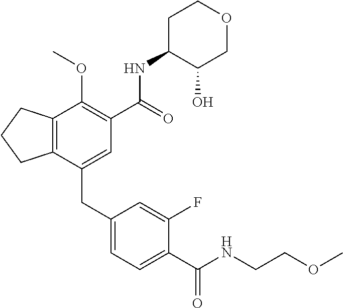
C12=C(CCC1)C(OC)=C(C(NC1C(O)COCC1)=O)C=C2CC1=CC=C(C(NCCOC)=O)C(F)=C1
